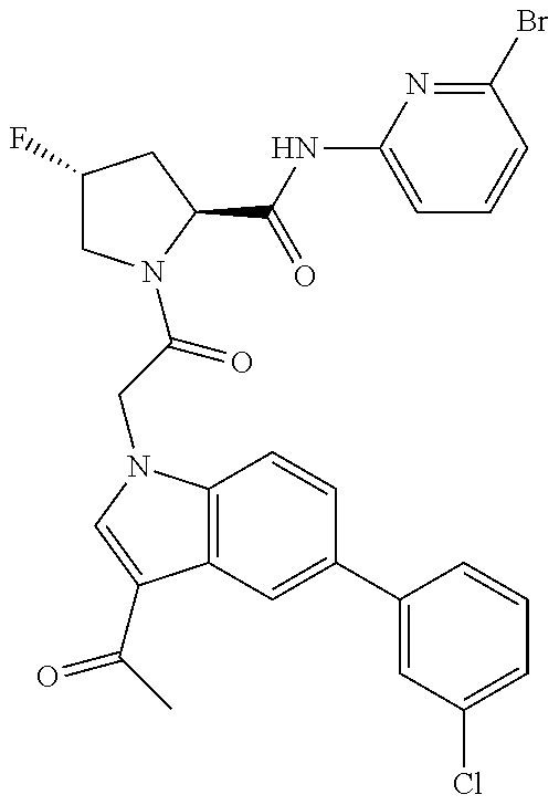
C12=C(N(CC(=O)N3CC(F)CC3C(=O)NC3=CC=CC(Br)=N3)C=C1C(=O)C)C=CC(C1=CC(Cl)=CC=C1)=C2
